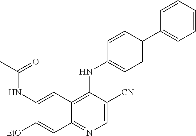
C1(NC(C)=O)=CC2=C(NC3=CC=C(C4=CC=CC=C4)C=C3)C([CN])=CN=C2C=C1[OEt]
